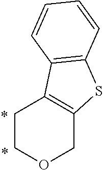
C1COCC2=C1C1=C(S2)C=CC=C1
